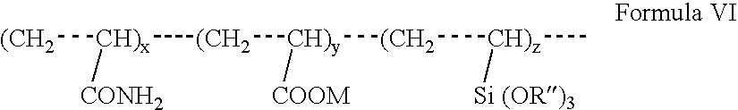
[(CH2][CH)x]([(CH2][CH)y]([(CH2][CH)z](C)[Si (OR)3])[COOM])[CONH2]
